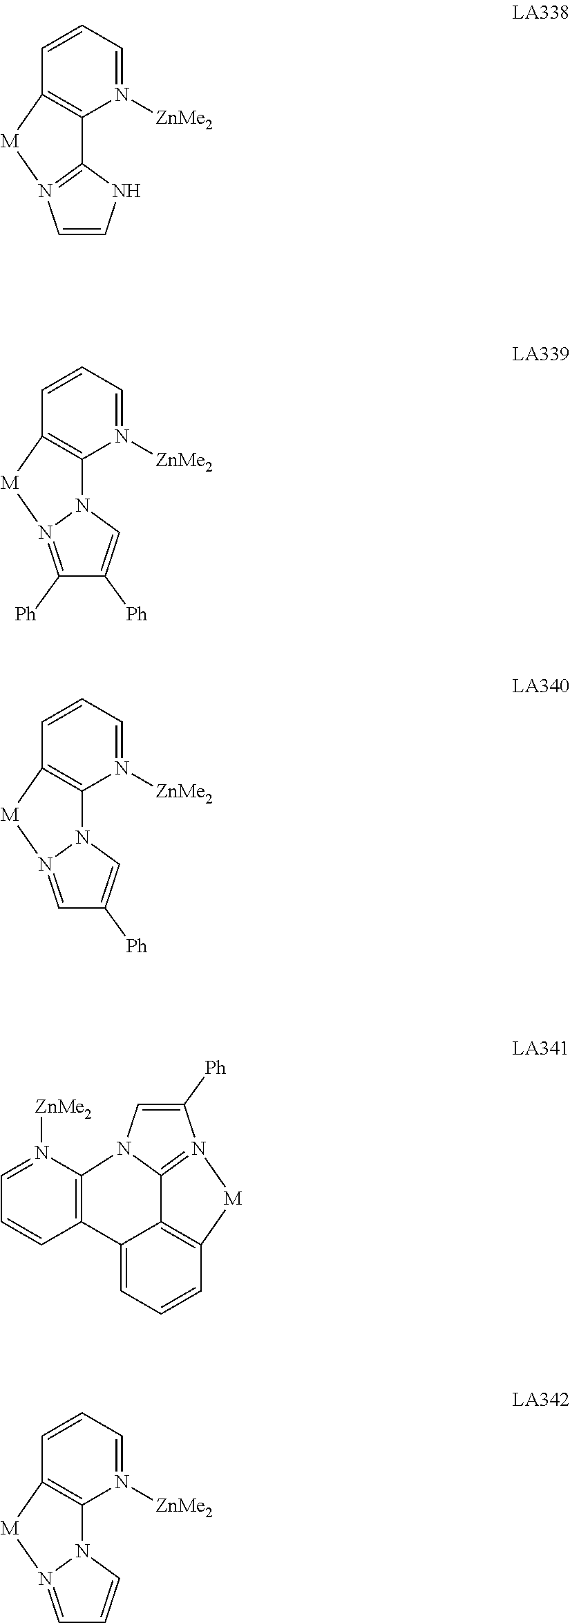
C1=N([ZnMe2])C2=C(C=C1)[M]N1=C2NC=C1.C1=N([ZnMe2])C2=C(C=C1)[M]N1=CC=CN21.C1=N([ZnMe2])C2=C(C=C1)[M]N1=C([Ph])C([Ph])=CN21.C1=N([ZnMe2])C2=C(C=C1)[M]N1=CC([Ph])=CN21.C1=C2C3=C(C=C1)[M]N1=C3N(C=C1[Ph])C1=C2C=CC=N1[ZnMe2]
